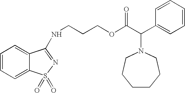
C1=CC=C2C(=C1)C(NCCCOC(C(C1=CC=CC=C1)N1CCCCCC1)=O)=NS2(=O)=O
